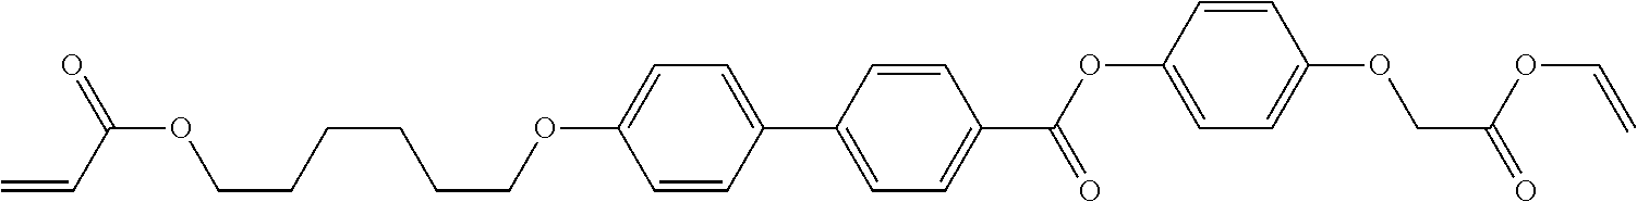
C1=CC(C2=CC=C(C(=O)OC3=CC=C(OCC(OC=C)=O)C=C3)C=C2)=CC=C1OCCCCCCOC(C=C)=O
